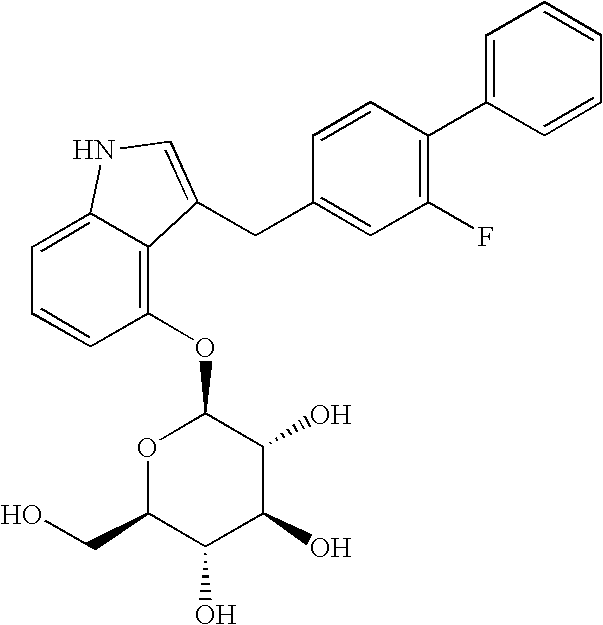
C1(OC2OC(CO)C(O)C(O)C2O)=C2C(=CC=C1)NC=C2CC1=CC(F)=C(C2=CC=CC=C2)C=C1
